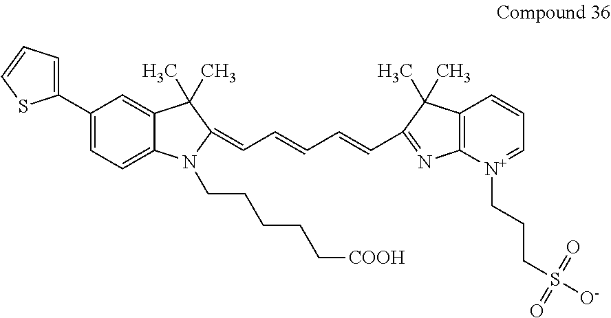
C1(C2=CC=CS2)=CC=C2C(=C1)C(C)(C)C(=CC=CC=CC1=NC3=C(C=CC=[N+]3CCCS(=O)([O-])=O)C1(C)C)N2CCCCC[COOH]
